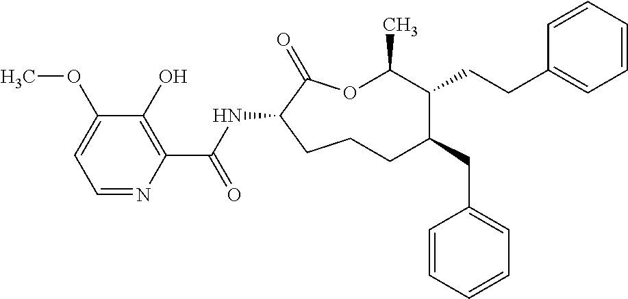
C1CC(NC(C2=C(O)C(OC)=CC=N2)=O)C(=O)OC(C)C(CCC2=CC=CC=C2)C(CC2=CC=CC=C2)C1
